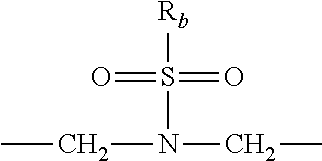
[Rb]S(=O)(N(CC)CC)=O
